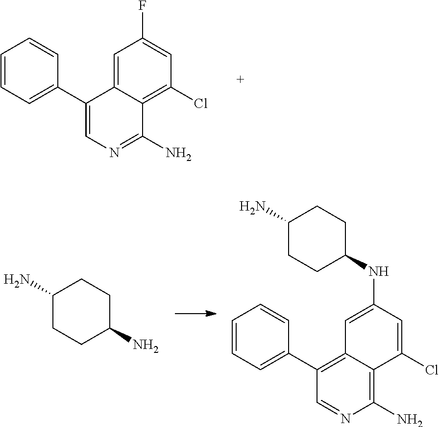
C1(N)=NC=C(C2=CC=CC=C2)C2=CC(F)=CC(Cl)=C12.C1(N)CCC(N)CC1.C1(N)=C2C(=C(C3=CC=CC=C3)C=N1)C=C(NC1CCC(N)CC1)C=C2Cl
